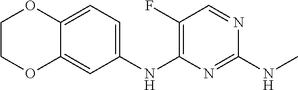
C1(NC2=C(F)C=NC(NC)=N2)=CC=C2C(=C1)OCCO2
